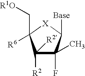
C1([R2])([R2])C(F)(C)C([Base])[X]C1(C[R1O])[R6]
